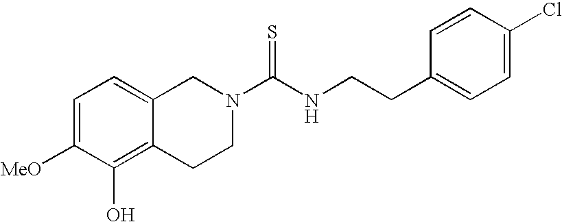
C1=C([MeO])C(O)=C2C(=C1)CN(C(NCCC1=CC=C(Cl)C=C1)=S)CC2
